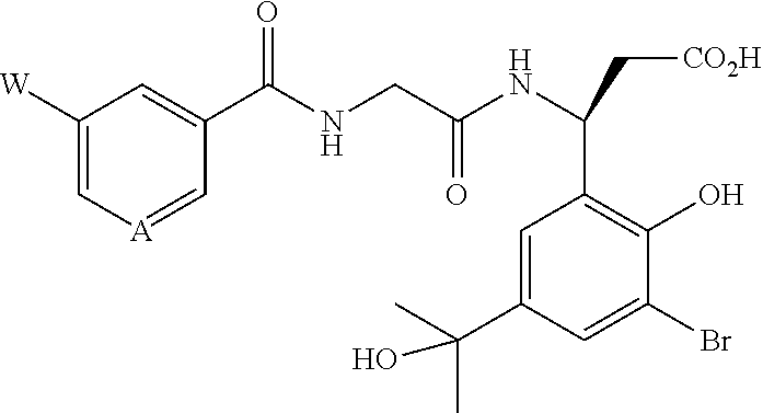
C1([W])=C[A]=CC(C(NCC(NC(C[CO2H])C2=C(O)C(Br)=CC(C(O)(C)C)=C2)=O)=O)=C1
